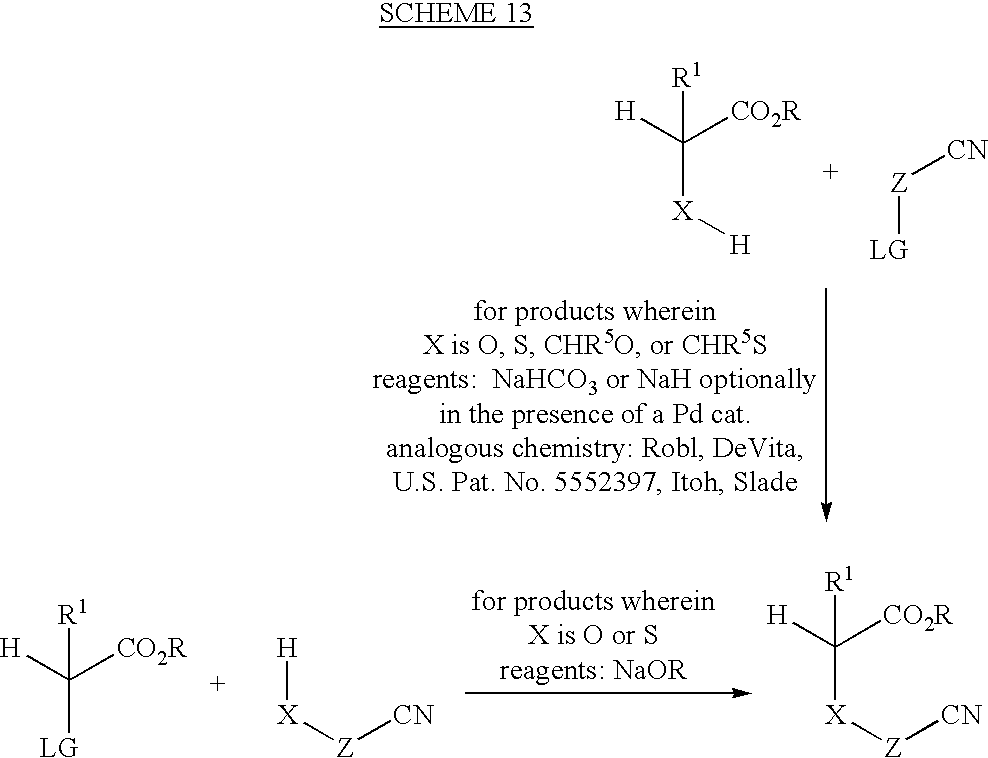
C([X][H])([H])([CO2R])[R1].[LG][Z][CN].C([X][Z][CN])([H])([CO2R])[R1].C([LG])([H])([CO2R])[R1].[H][X][Z][CN]
